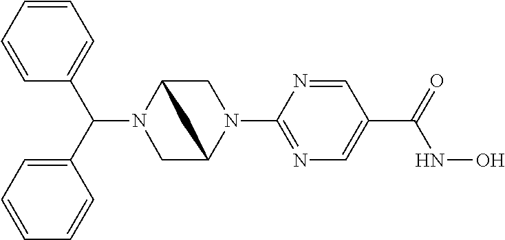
C(N1CC2N(C3=NC=C(C(NO)=O)C=N3)CC1C2)(C1=CC=CC=C1)C1=CC=CC=C1
